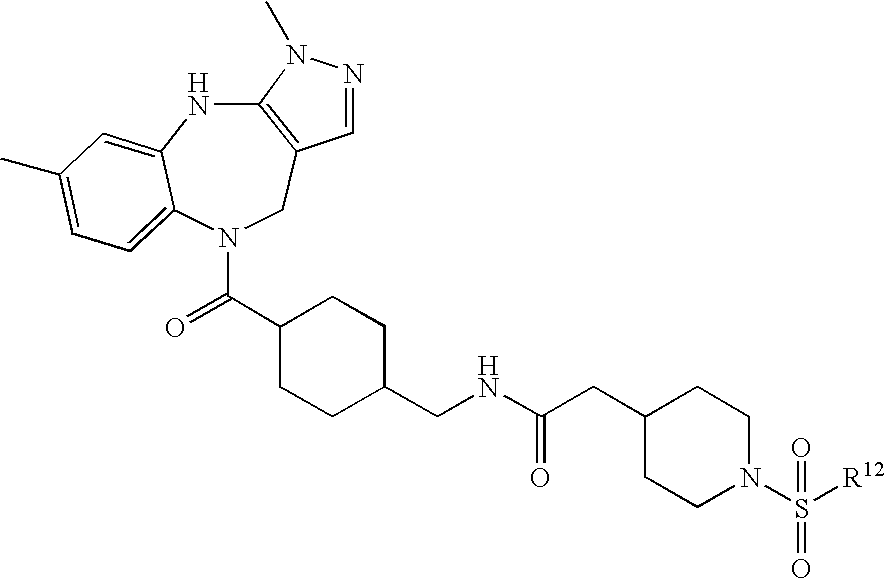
N1C2=CC(C)=CC=C2N(C(C2CCC(CNC(CC3CCN(S(=O)([R12])=O)CC3)=O)CC2)=O)CC2=C1N(C)N=C2
